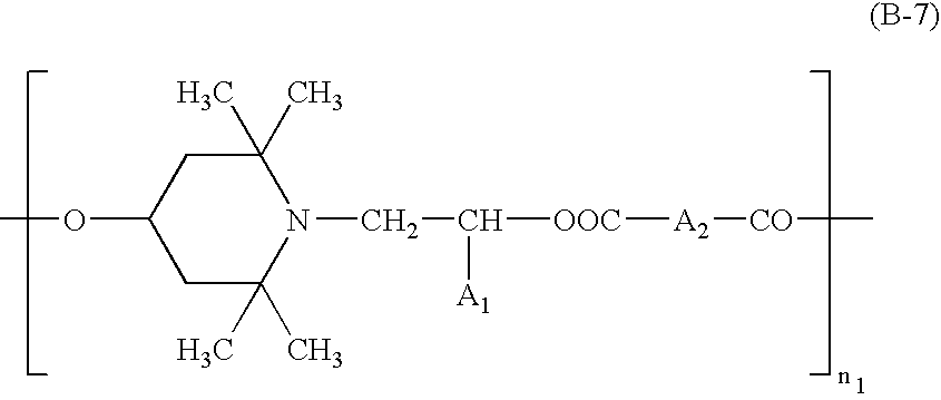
C1C(C)(C)N(CC([A1])[OOC][A2][CO]C)C(C)(C)CC1OC
